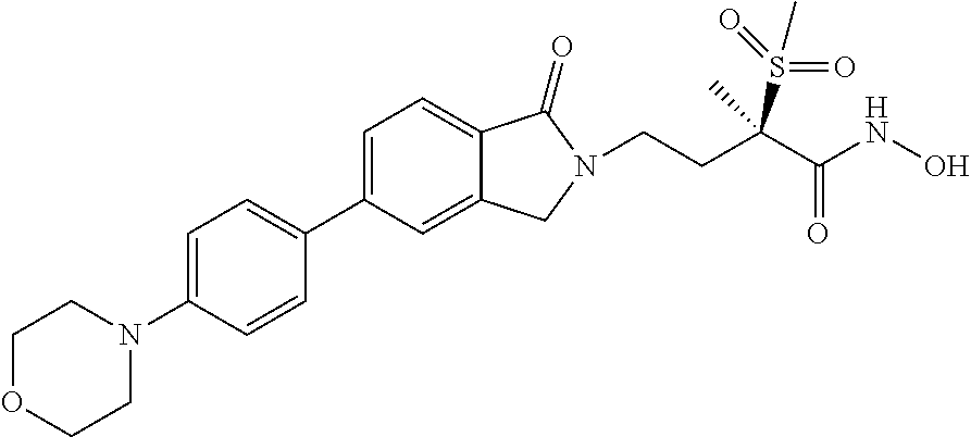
C1=C(N2CCOCC2)C=CC(C2=CC=C3C(=C2)CN(CCC(C(NO)=O)(C)S(C)(=O)=O)C3=O)=C1
